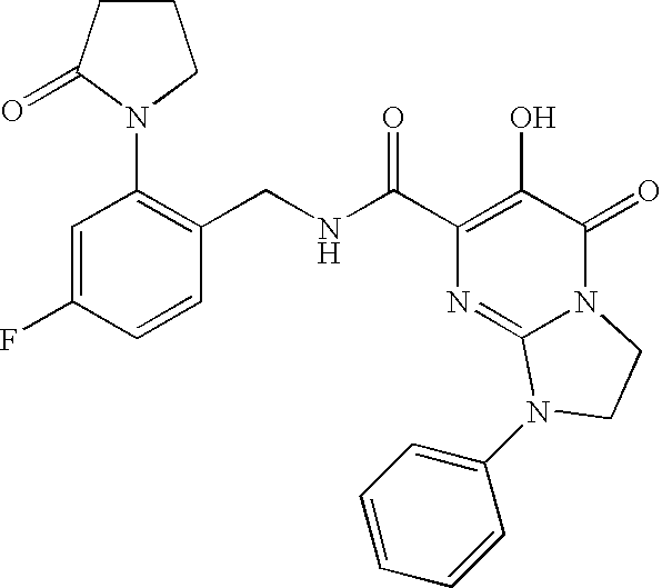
N(C(C1=C(O)C(=O)N2C(=N1)N(C1=CC=CC=C1)CC2)=O)CC1=C(N2CCCC2=O)C=C(F)C=C1
